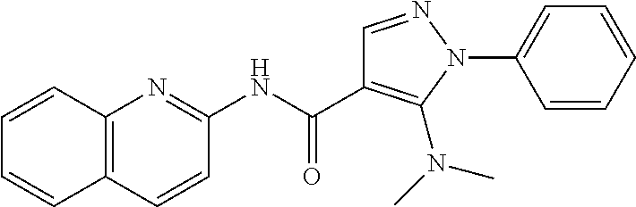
C1(NC(=O)C2=C(N(C)C)N(C3=CC=CC=C3)N=C2)=NC2=C(C=C1)C=CC=C2
